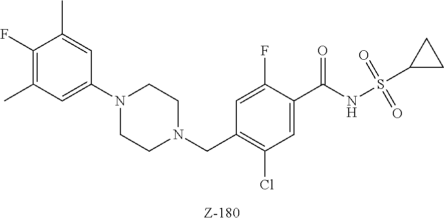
C1(F)=C(C)C=C(N2CCN(CC3=C(Cl)C=C(C(NS(C4CC4)(=O)=O)=O)C(F)=C3)CC2)C=C1C
